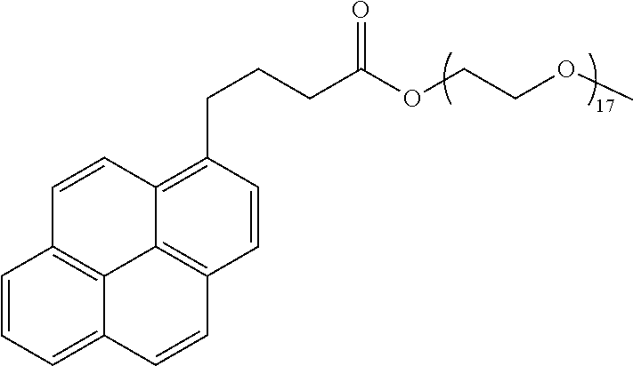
C1=CC=C2C3=C1C=CC1=C(CCCC(OCCOC)=O)C=CC(=C31)C=C2
